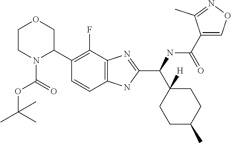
C1CN(C(=O)OC(C)(C)C)C(C2=C(F)C3=C(C=C2)NC(C(C2([H])CCC(C)CC2)NC(C2=CON=C2C)=O)=N3)CO1
